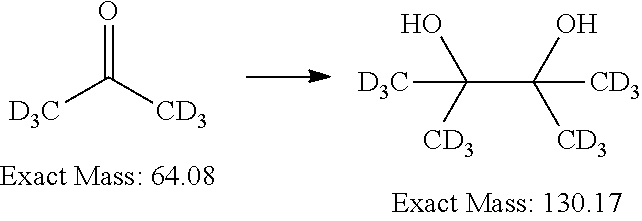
[D3C]C([CD3])=O.C(C(O)([CD3])[CD3])([CD3])(O)[D3C]
